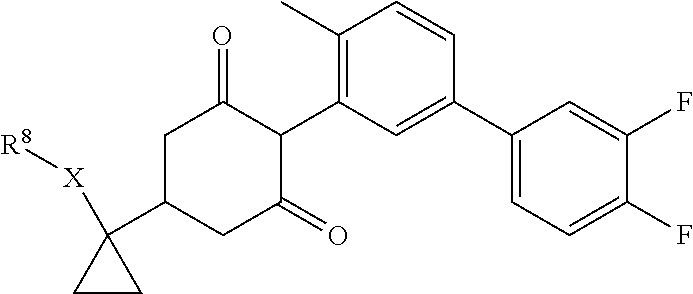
C1(C2=CC(C3C(=O)CC(C4([X][R8])CC4)CC3=O)=C(C)C=C2)=CC=C(F)C(F)=C1
